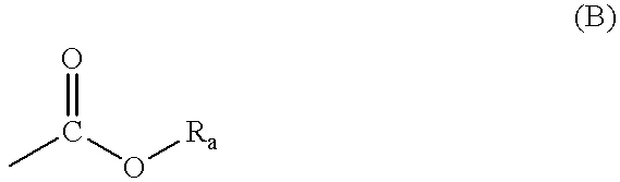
CC(O[Ra])=O
